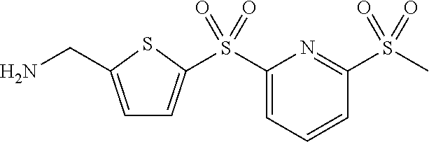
C1=C(CN)SC(S(C2=CC=CC(S(C)(=O)=O)=N2)(=O)=O)=C1
